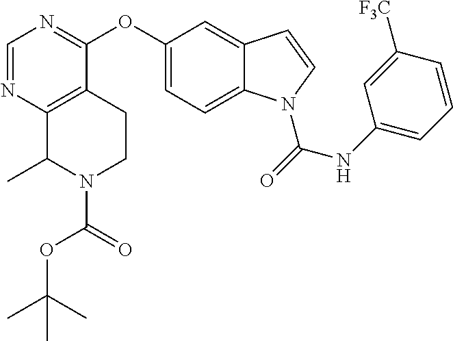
C1(OC2=CC=C3C(=C2)C=CN3C(NC2=CC=CC([F3C])=C2)=O)=NC=NC2=C1CCN(C(=O)OC(C)(C)C)C2C
